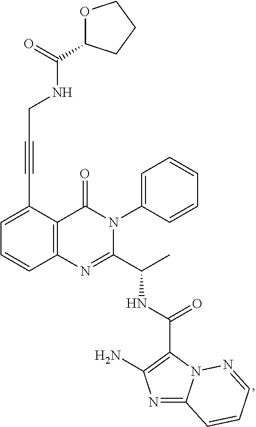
C1=C(C#CCNC(C2OCCC2)=O)C2=C(C=C1)N=C(C(C)NC(C1=C(N)N=C3N1N=CC=C3)=O)N(C1=CC=CC=C1)C2=O
